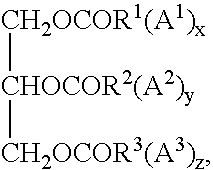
[CH2OCOR1(A1)x][CHOCOR2(A2)y][CH2OCOR3(A3)z]
